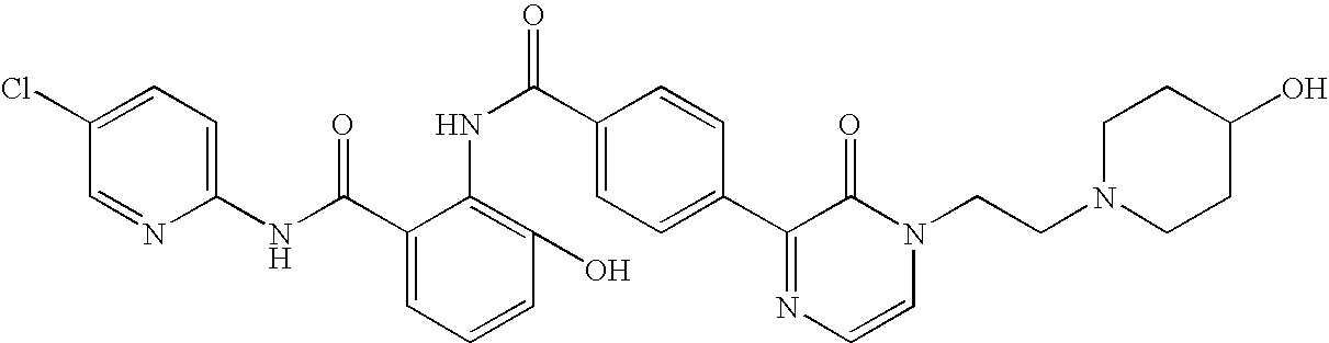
C1(Cl)=CC=C(NC(C2=CC=CC(O)=C2NC(=O)C2=CC=C(C3=NC=CN(CCN4CCC(O)CC4)C3=O)C=C2)=O)N=C1
